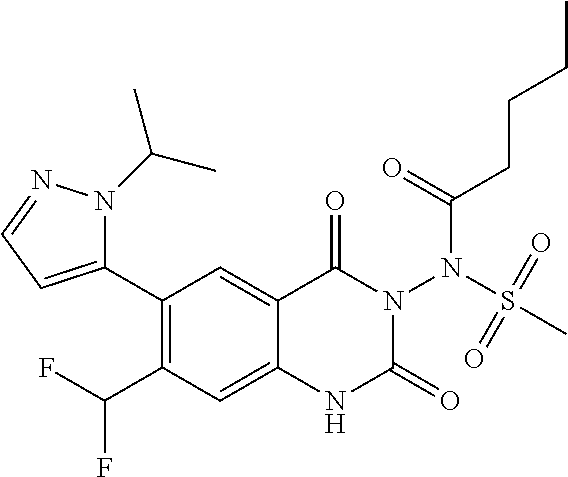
C1(C2=CC=NN2C(C)C)=C(C(F)F)C=C2C(=C1)C(=O)N(N(S(=O)(=O)C)C(=O)CCCC)C(=O)N2
